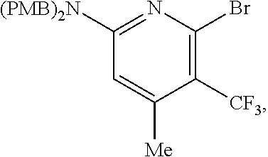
C1([(PMB)2N])=NC(Br)=C([CF3])C([Me])=C1
